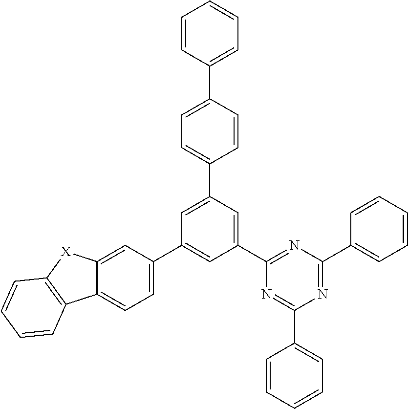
C1(C2=CC(C3=NC(C4=CC=CC=C4)=NC(C4=CC=CC=C4)=N3)=CC(C3=CC=C(C4=CC=CC=C4)C=C3)=C2)=CC=C2C(=C1)[X]C1=C2C=CC=C1
